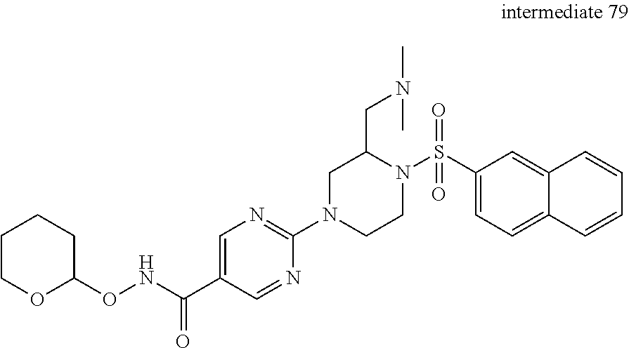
C1=C(C(NOC2OCCCC2)=O)C=NC(N2CCN(S(C3=CC=C4C(=C3)C=CC=C4)(=O)=O)C(CN(C)C)C2)=N1
